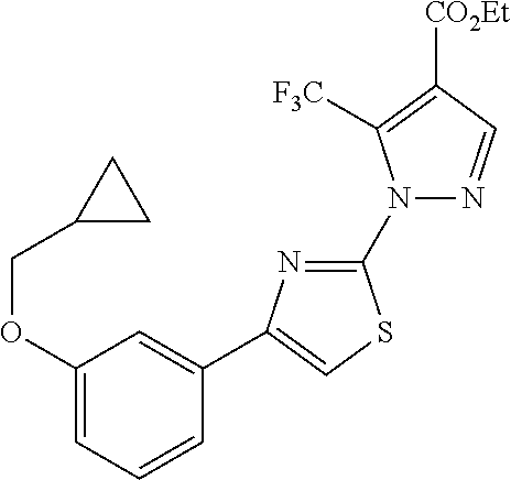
N1(C2=NC(C3=CC(OCC4CC4)=CC=C3)=CS2)N=CC([CO2Et])=C1[F3C]
